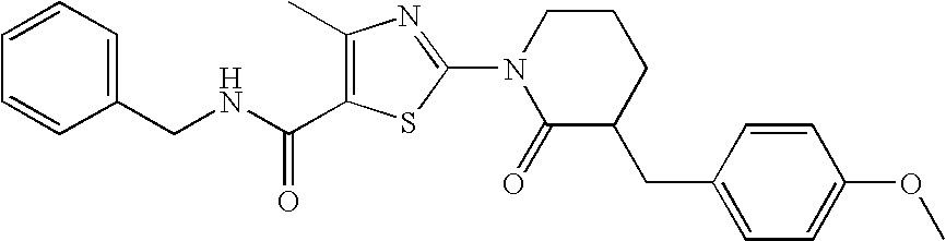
C1(C)=C(C(NCC2=CC=CC=C2)=O)SC(N2C(=O)C(CC3=CC=C(OC)C=C3)CCC2)=N1
